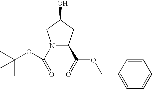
N1(C(=O)OC(C)(C)C)C(C(OCC2=CC=CC=C2)=O)CC(O)C1
